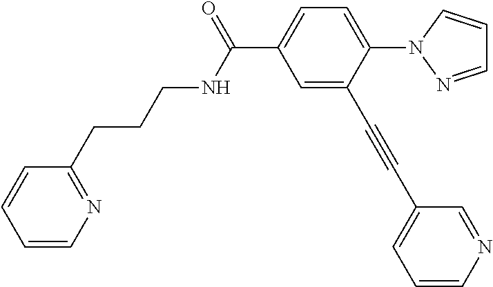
C1(CCCNC(C2=CC=C(N3N=CC=C3)C(C#CC3=CC=CN=C3)=C2)=O)=NC=CC=C1
